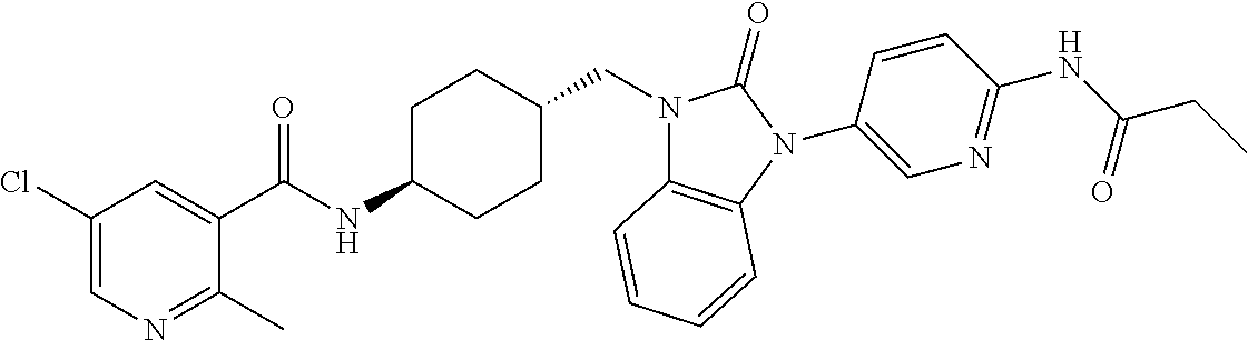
C1(Cl)=CN=C(C)C(C(NC2CCC(CN3C4=C(N(C5=CN=C(NC(CC)=O)C=C5)C3=O)C=CC=C4)CC2)=O)=C1
